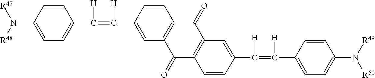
C1(=O)C2=C(C(=O)C3=C1C=C(C(=C(C1=CC=C(N([R47])[R48])C=C1)[H])[H])C=C3)C=C(C(=C(C1=CC=C(N([R49])[R50])C=C1)[H])[H])C=C2
